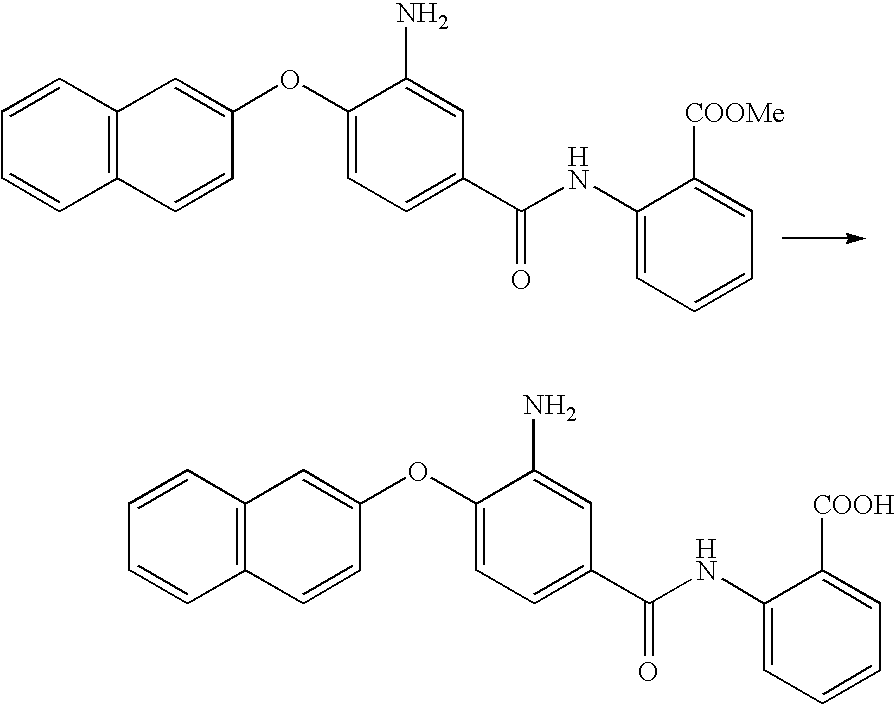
C12=C(C=CC=C1)C=C(OC1=CC=C(C(NC3=CC=CC=C3[COOMe])=O)C=C1N)C=C2.C12=C(C=CC=C1)C=C(OC1=CC=C(C(NC3=CC=CC=C3[COOH])=O)C=C1N)C=C2
